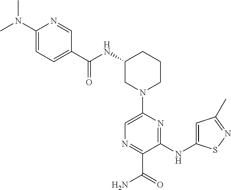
C1(NC(=O)C2=CC=C(N(C)C)N=C2)CN(C2=CN=C(C(=O)N)C(NC3=CC(C)=NS3)=N2)CCC1
